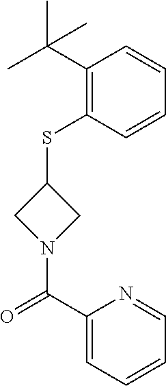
C1(SC2CN(C(C3=CC=CC=N3)=O)C2)=C(C(C)(C)C)C=CC=C1
